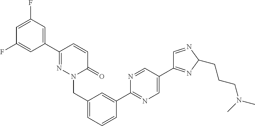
C1=C(F)C=C(C2=NN(CC3=CC=CC(C4=NC=C(C5=NC(CCCN(C)C)N=C5)C=N4)=C3)C(=O)C=C2)C=C1F
